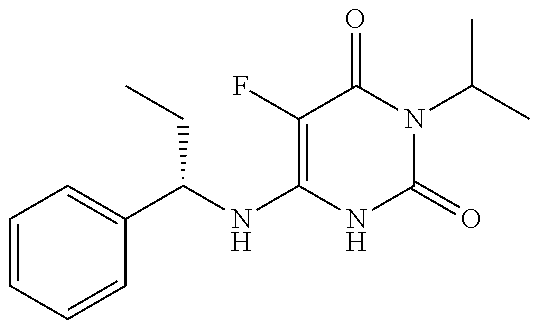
C1=CC=CC(C(NC2=C(F)C(=O)N(C(C)C)C(=O)N2)CC)=C1
